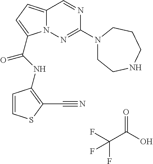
O=C(O)C(F)(F)F.N1=CC2=CC=C(C(NC3=C(C#N)SC=C3)=O)N2N=C1N1CCNCCC1
